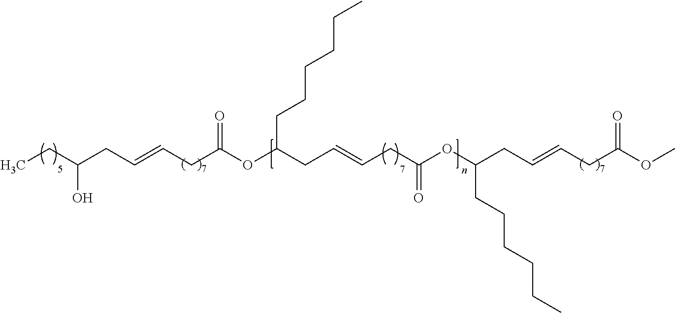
CCC(CC=CCC(OC(CC=CCC(OC(CC=CCC(OC)=O)CCCCCC)=O)CCCCCC)=O)O
